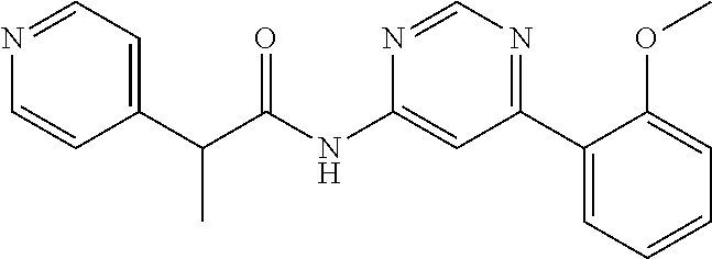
C1(C(C(NC2=CC(C3=CC=CC=C3OC)=NC=N2)=O)C)=CC=NC=C1
